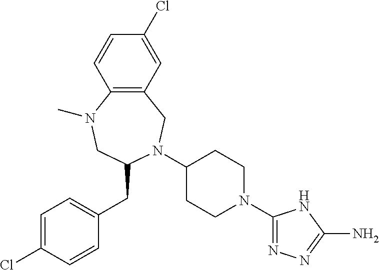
C12=C(CN(C3CCN(C4=NN=C(N)N4)CC3)C(CC3=CC=C(Cl)C=C3)CN1C)C=C(Cl)C=C2
